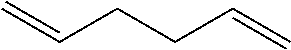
C(C=C)CC=C
